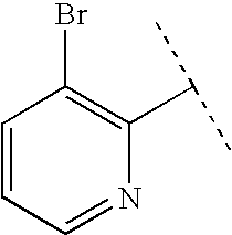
C1=CC=NC(C(C)C)=C1Br
